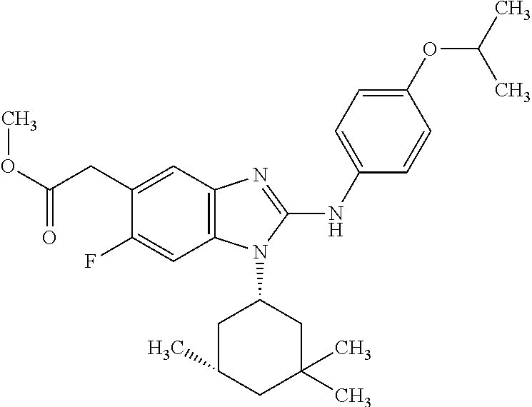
O(C(CC1=CC2=C(C=C1F)N(C1CC(C)CC(C)(C)C1)C(NC1=CC=C(OC(C)C)C=C1)=N2)=O)C
